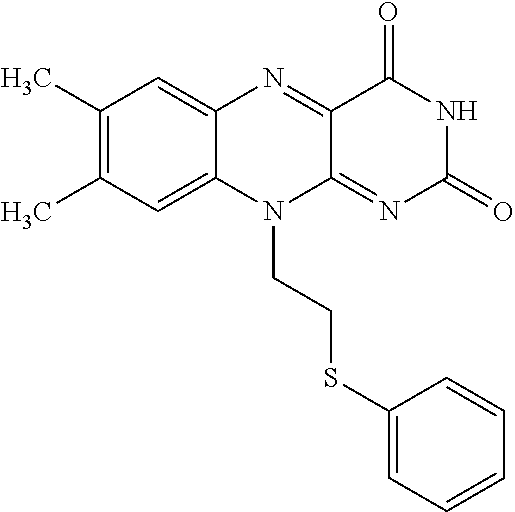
C1(C)=C(C)C=C2C(=C1)N=C1C(=NC(=O)NC1=O)N2CCSC1=CC=CC=C1
